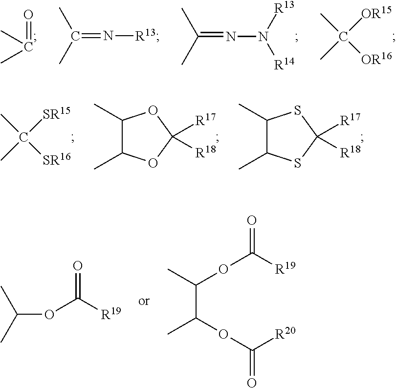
CC(=O)C.C(=N[R13])(C)C.C(=NN([R14])[R13])(C)C.CC(C)([OR15])[OR16].C1(C)C(C)SC([R17])([R18])S1.C1(C)C(C)OC([R17])([R18])O1.CC(C)([SR15])[SR16].C(OC([R19])=O)(C)C.CC(OC(=O)[R19])C(OC(=O)[R20])C
